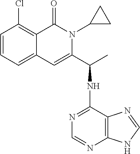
C1=CC=C2C(=C1Cl)C(=O)N(C1CC1)C(C(C)NC1=NC=NC3=C1N=CN3)=C2
